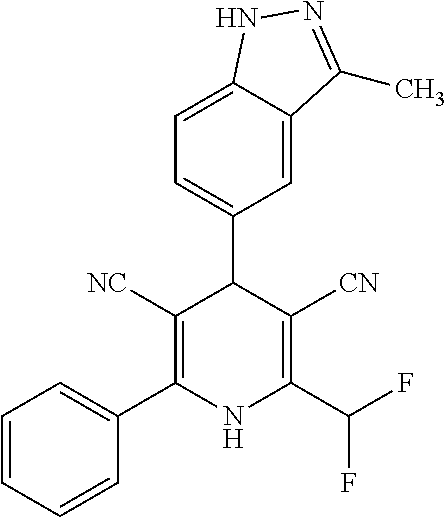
C1=C2C(=CC(C3C([NC])=C(C4=CC=CC=C4)NC(C(F)F)=C3[CN])=C1)C(C)=NN2
